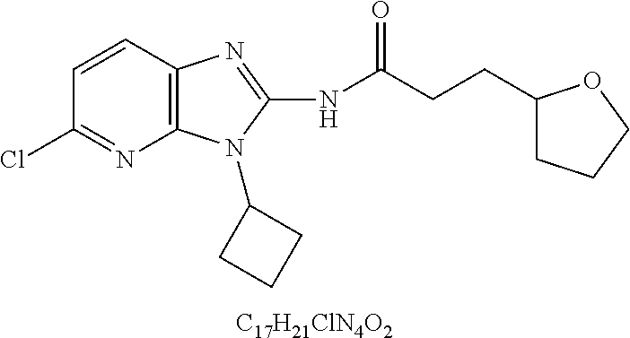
[C17H21ClN4O2].C1=CC2=C(N=C1Cl)N(C1CCC1)C(NC(CCC1CCCO1)=O)=N2
